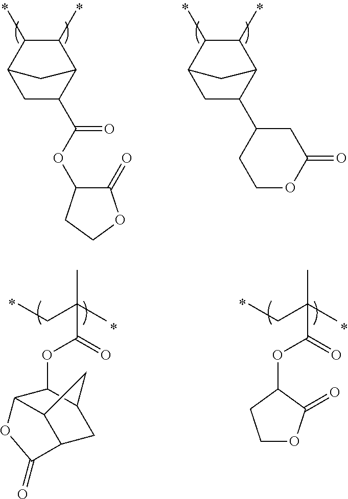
CCC(C)(C)C(=O)OC1C2C3C(CC1C3)C(=O)O2.CCC(C)(C)C(=O)OC1CCOC1=O.C1(C)C(C)C2CC(C(OC3C(=O)OCC3)=O)C1C2.C1(C)C(C)C2CC(C3CCOC(=O)C3)C1C2
